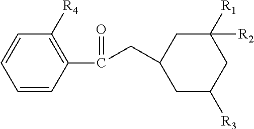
C1=CC(C(=O)CC2CC([R3])CC([R1])([R2])C2)=C([R4])C=C1
